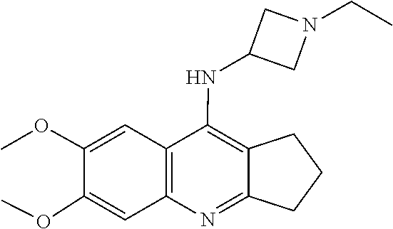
C1=C(OC)C(OC)=CC2=C1C(NC1CN(CC)C1)=C1CCCC1=N2
